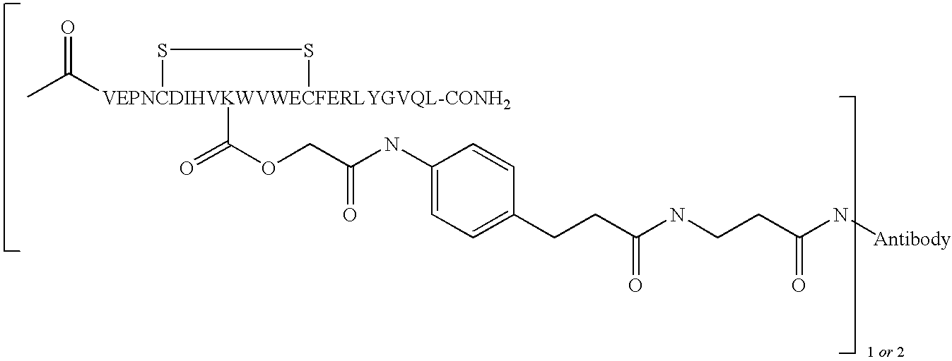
CC([VEPNCDIHVKWVWECFERLYGVQL-CONH2]1(C(=O)OCC(NC2=CC=C(CCC(NCCC(N[Antibody])=O)=O)C=C2)=O)SS1)=O
